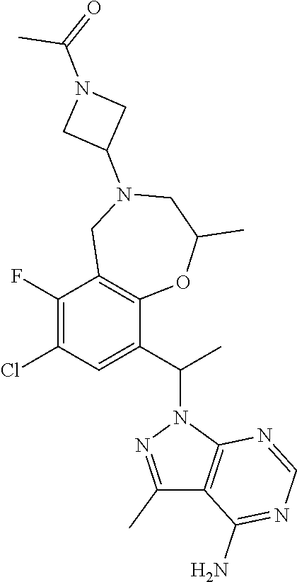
C1(F)=C(Cl)C=C(C(C)N2N=C(C)C3=C2N=CN=C3N)C2=C1CN(C1CN(C(C)=O)C1)CC(C)O2
